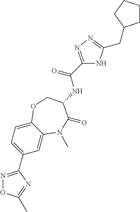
C1=C2C(=CC=C1C1=NOC(C)=N1)OCC(NC(C1=NN=C(CC3CCCC3)N1)=O)C(=O)N2C
